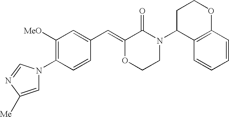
C1=CC(N2C=C([Me])N=C2)=C([OMe])C=C1C=C1OCCN(C2C3=C(OCC2)C=CC=C3)C1=O
